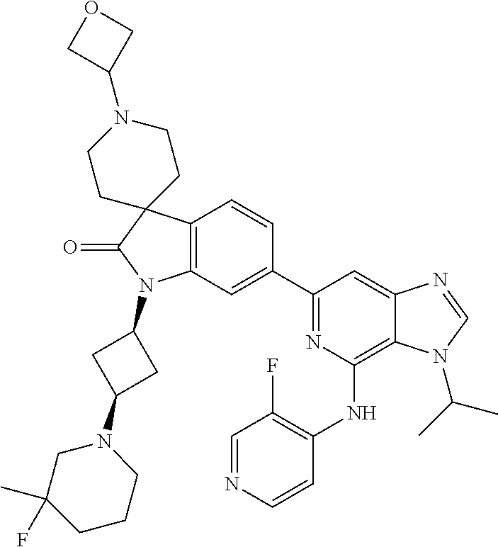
C12=C(C=C(C3=NC(NC4=C(F)C=NC=C4)=C4C(=C3)N=CN4C(C)C)C=C1)N(C1CC(N3CC(F)(C)CCC3)C1)C(=O)C21CCN(C2COC2)CC1
